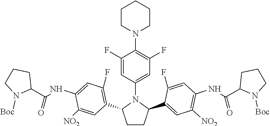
C1CC(C2=CC([NO2])=C(NC(C3N([Boc])CCC3)=O)C=C2F)N(C2=CC(F)=C(N3CCCCC3)C(F)=C2)C1C1=C(F)C=C(NC(C2CCCN2[Boc])=O)C([NO2])=C1
